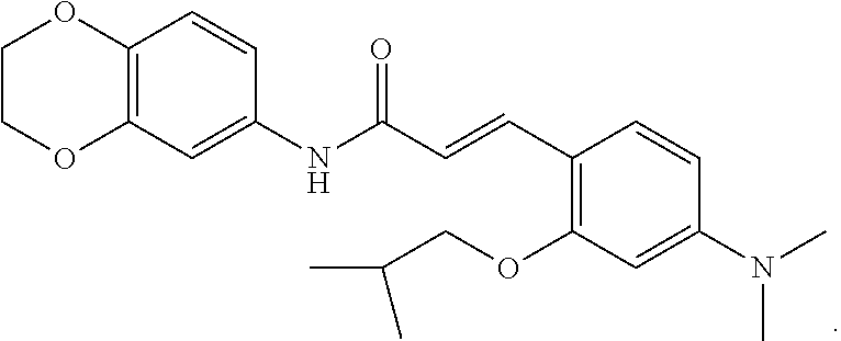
C12=C(C=C(NC(C=CC3=C(OCC(C)C)C=C(N(C)C)C=C3)=O)C=C1)OCCO2
